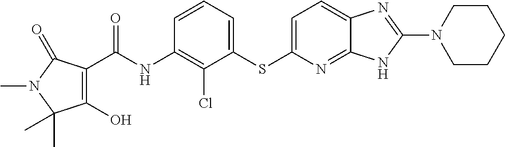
C1(O)=C(C(NC2=C(Cl)C(SC3=CC=C4C(=N3)NC(N3CCCCC3)=N4)=CC=C2)=O)C(=O)N(C)C1(C)C
